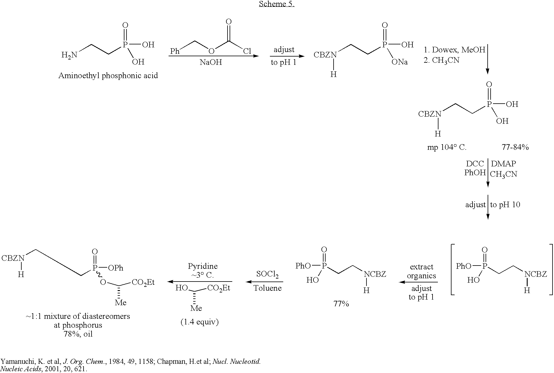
[SOCl2].C(P([OPh])(=O)OC([CO2Et])[Me])C[CBZN][H].OC([CO2Et])[Me].[PhO]P(=O)(CC[NCBZ][H])O.[PhO]P(=O)(CC[NCBZ][H])O.NCCP(O)(=O)O.[Ph]COC(Cl)=O.[NaOH].[CBZN](CCP(O)(=O)[ONa])[H].[CBZN](CCP(O)(=O)O)[H]
